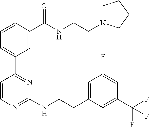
C1=CC(C(NCCN2CCCC2)=O)=CC(C2=NC(NCCC3=CC(F)=CC(C(F)(F)F)=C3)=NC=C2)=C1
